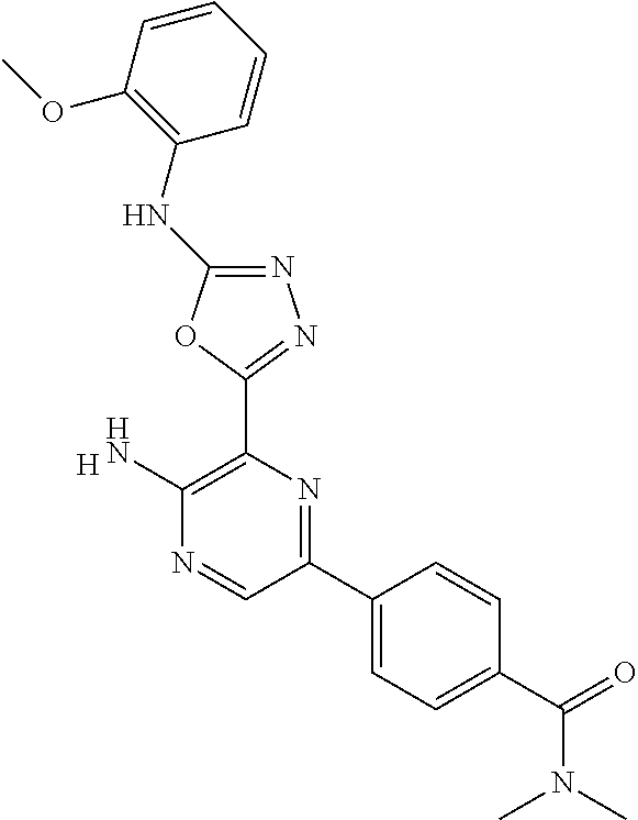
[H].C1(N)=C(C2=NN=C(NC3=C(OC)C=CC=C3)O2)N=C(C2=CC=C(C(N(C)C)=O)C=C2)C=N1
